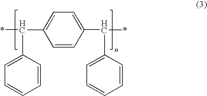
*C(C1=CC=C(C(*)C2=CC=CC=C2)C=C1)C1=CC=CC=C1
